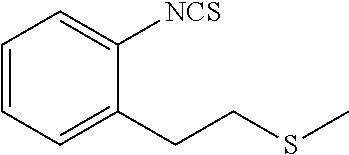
C1=C(CCSC)C([NCS])=CC=C1
